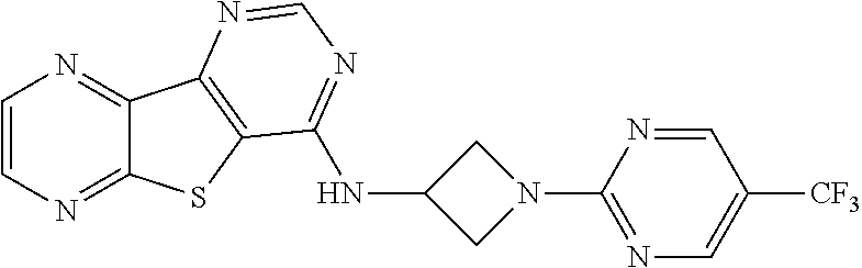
C1=CN=C2C(=N1)C1=C(S2)C(NC2CN(C3=NC=C([CF3])C=N3)C2)=NC=N1
